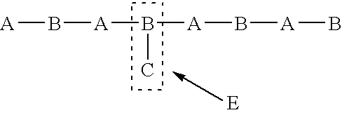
[A]B[A]B([A]B[A]B)C
